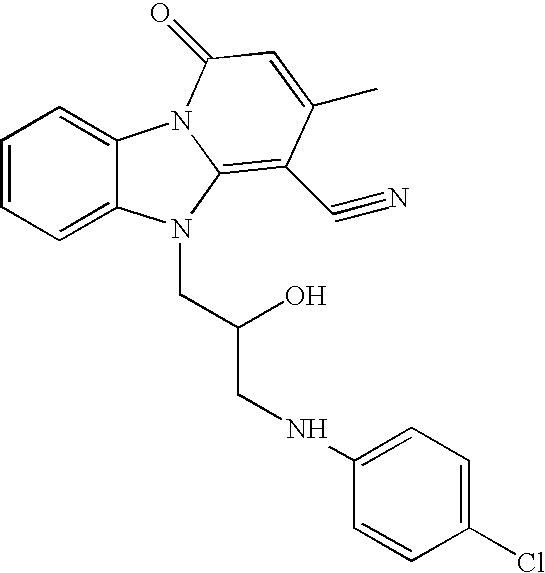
C1=CC=C2C(=C1)N1C(=C(C#N)C(C)=CC1=O)N2CC(O)CNC1=CC=C(Cl)C=C1
